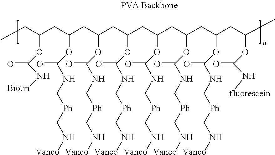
C(CC(CC(CC(CC(CC(CC(CC(C)OC(=O)N[fluorescein])OC(=O)NC[Ph]CN[Vanco])OC(=O)NC[Ph]CN[Vanco])OC(=O)NC[Ph]CN[Vanco])OC(=O)NC[Ph]CN[Vanco])OC(=O)NC[Ph]CN[Vanco])OC(=O)NC[Ph]CN[Vanco])(CC)OC(=O)N[Biotin]
